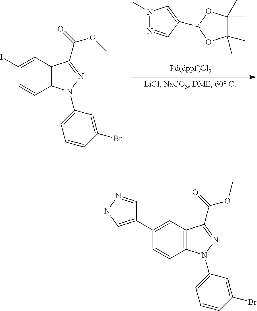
C1(I)=CC2=C(C=C1)N(C1=CC=CC(Br)=C1)N=C2C(=O)OC.C1(C)(C)C(C)(C)OB(C2=CN(C)N=C2)O1.C1(C2=CN(C)N=C2)=CC2=C(C=C1)N(C1=CC=CC(Br)=C1)N=C2C(=O)OC
